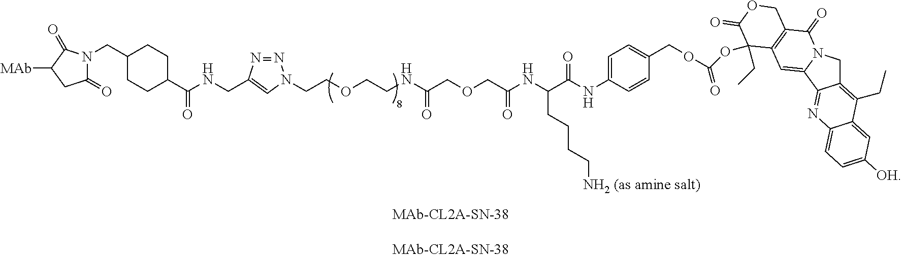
C1(=O)N(CC2CCC(C(=O)NCC3=CN(CCOCCNC(=O)COCC(=O)NC(CCCC[NH2 (as amine salt)])C(=O)NC4=CC=C(COC(OC5(CC)C6=C(C(=O)N7CC8=C(CC)C9=CC([OH])=CC=C9N=C8C7=C6)COC5=O)=O)C=C4)N=N3)CC2)C(=O)C([MAb])C1
